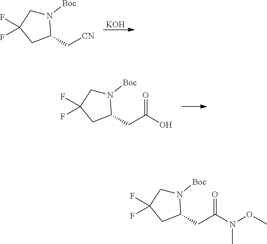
[KOH].N1([Boc])CC(F)(F)CC1C[CN].N1([Boc])CC(F)(F)CC1CC(N(C)OC)=O.N1([Boc])CC(F)(F)CC1CC(O)=O
